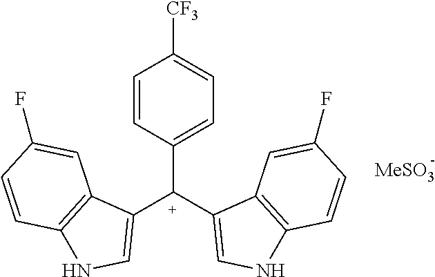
C1=CC([C+](C2=CNC3=C2C=C(F)C=C3)C2=CNC3=C2C=C(F)C=C3)=CC=C1[CF3]
